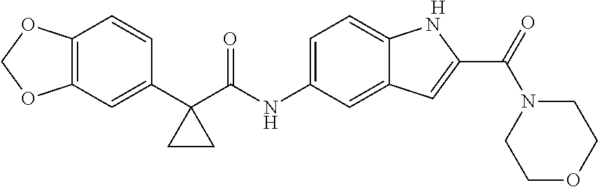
C12=C(C=C(C3(C(NC4=CC=C5C(=C4)C=C(C(N4CCOCC4)=O)N5)=O)CC3)C=C1)OCO2.[H]
